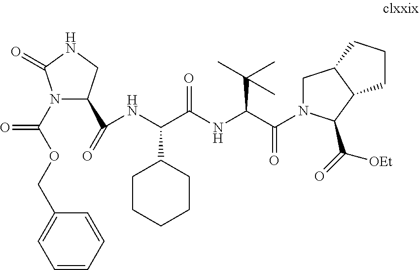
N1(C(OCC2=CC=CC=C2)=O)C(C(=O)NC(C(NC(C(=O)N2CC3C(C2C(=O)[OEt])CCC3)C(C)(C)C)=O)C2CCCCC2)CNC1=O
